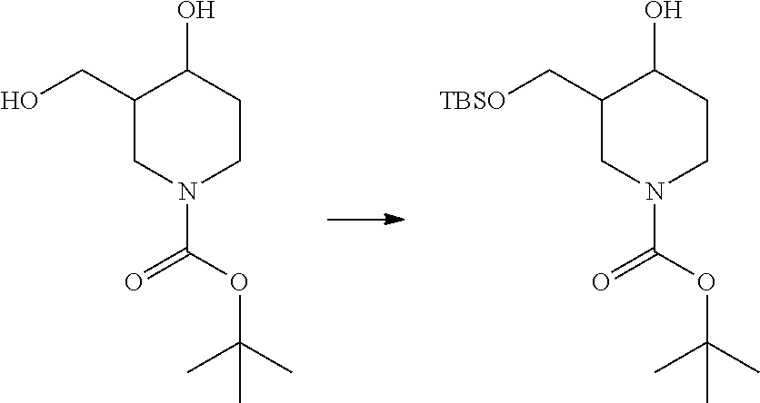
C1(CO)CN(C(OC(C)(C)C)=O)CCC1O.C1(C[TBSO])CN(C(OC(C)(C)C)=O)CCC1O
